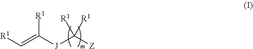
[R1]C=C([J]C([Z])([R1])[R1])[R1]
